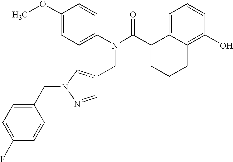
C1(OC)=CC=C(N(C(C2CCCC3=C(O)C=CC=C23)=O)CC2=CN(CC3=CC=C(F)C=C3)N=C2)C=C1
